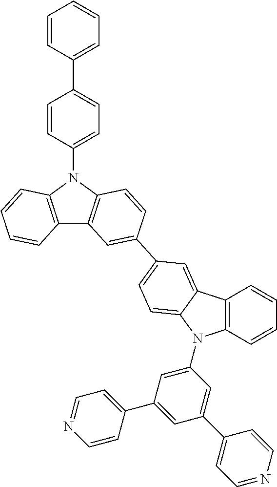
C1(C2=CC=CC=C2)=CC=C(N2C3=C(C4=C2C=CC(C2=CC=C5C(=C2)C2=C(N5C5=CC(C6=CC=NC=C6)=CC(C6=CC=NC=C6)=C5)C=CC=C2)=C4)C=CC=C3)C=C1
